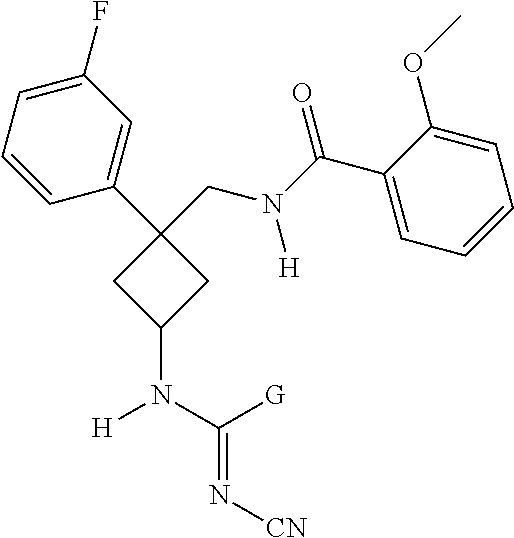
C1(C2=CC(F)=CC=C2)(CN(C(C2=CC=CC=C2OC)=O)[H])CC(N([H])C(=N[CN])[G])C1
